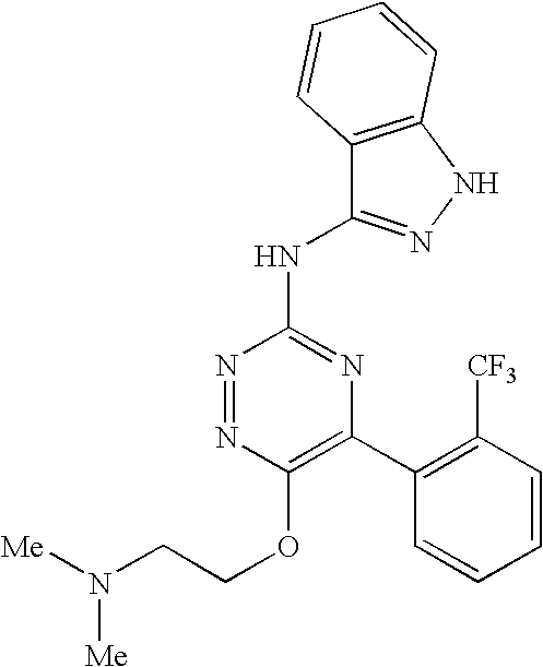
C1(OCCN([Me])[Me])=C(C2=C([CF3])C=CC=C2)N=C(NC2=NNC3=C2C=CC=C3)N=N1
